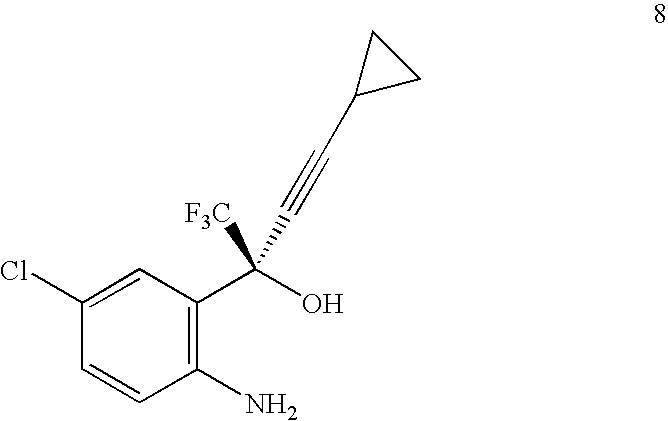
C1(N)=C(C(O)([F3C])C#CC2CC2)C=C(Cl)C=C1
